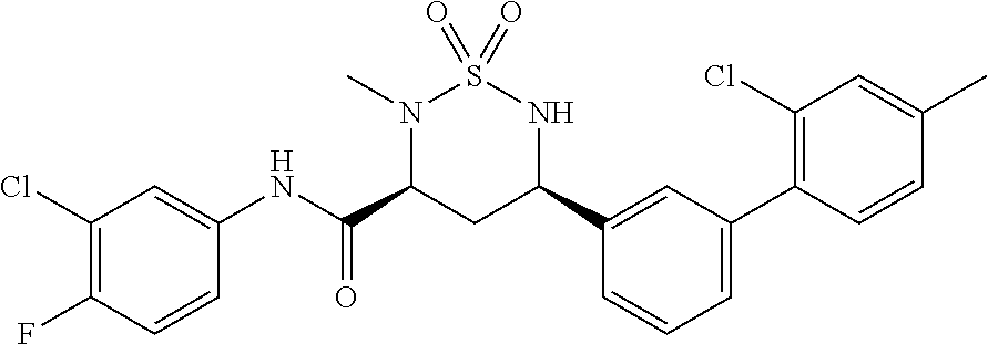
C1(Cl)=C(F)C=CC(NC(C2CC(C3=CC(C4=C(Cl)C=C(C)C=C4)=CC=C3)NS(=O)(=O)N2C)=O)=C1
